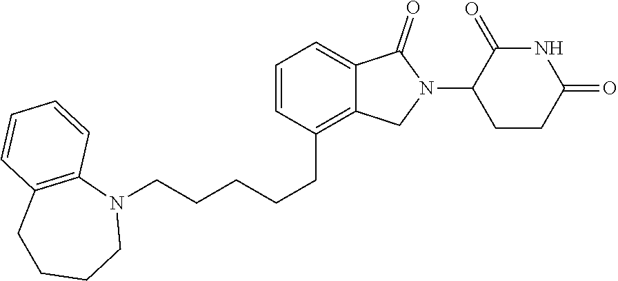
N1(CCCCCC2=C3C(=CC=C2)C(=O)N(C2CCC(=O)NC2=O)C3)C2=C(CCCC1)C=CC=C2
